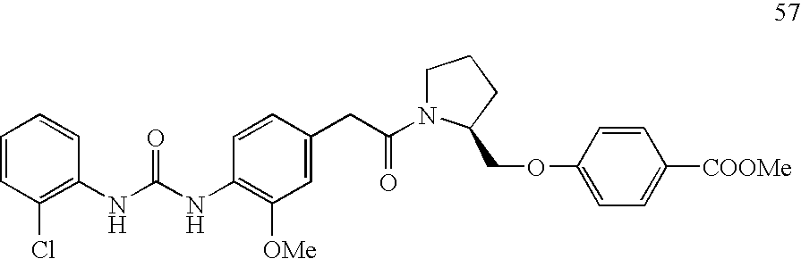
C1=CC(Cl)=C(NC(NC2=C([OMe])C=C(CC(=O)N3CCCC3COC3=CC=C([COOMe])C=C3)C=C2)=O)C=C1
